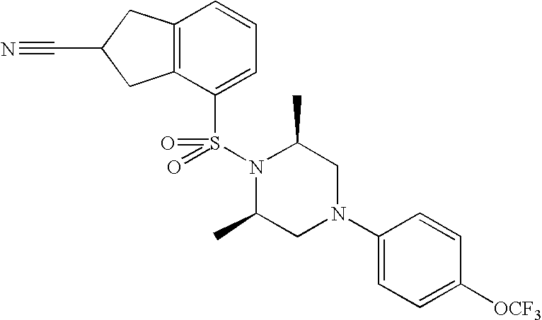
C(C1CC2=C(C1)C=CC=C2S(=O)(=O)N1C(C)CN(C2=CC=C([OCF3])C=C2)CC1C)#N
